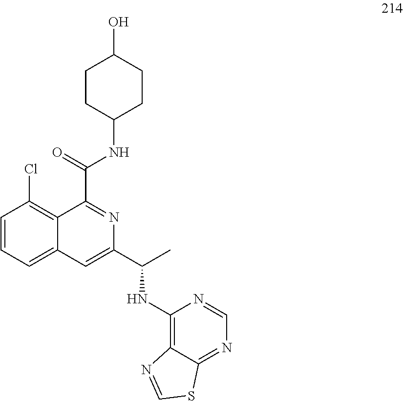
C1=CC=C2C(=C1Cl)C(C(=O)NC1CCC(O)CC1)=NC(C(C)NC1=C3C(=NC=N1)SC=N3)=C2
